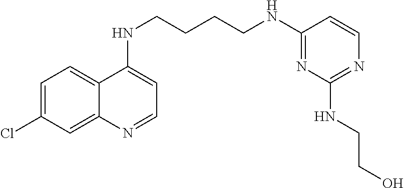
C12=CC=C(Cl)C=C1N=CC=C2NCCCCNC1=NC(NCCO)=NC=C1
